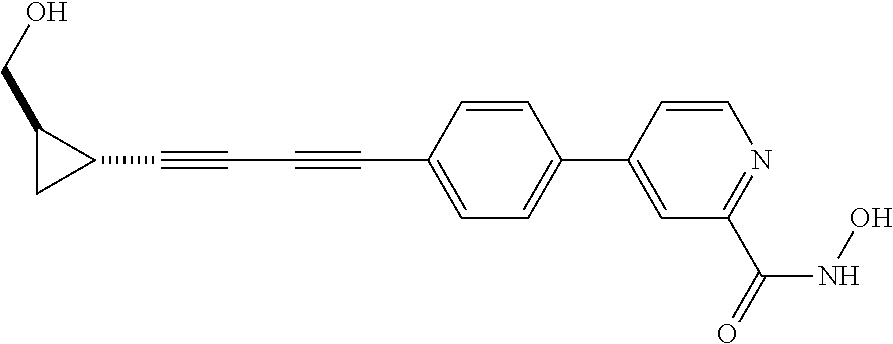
C1=CC(C#CC#CC2C(CO)C2)=CC=C1C1=CC(C(=O)NO)=NC=C1
